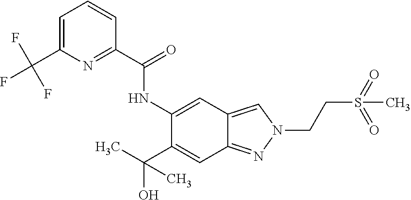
N(C1=CC2=CN(CCS(=O)(=O)C)N=C2C=C1C(C)(O)C)C(C1=NC(C(F)(F)F)=CC=C1)=O
